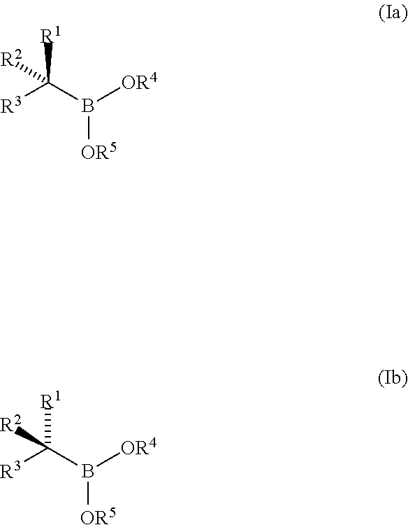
C(B([OR4])[OR5])([R3])([R1])[R2].C(B([OR4])[OR5])([R3])([R1])[R2]
